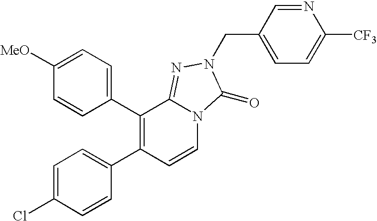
C1([MeO])=CC=C(C2=C(C3=CC=C(Cl)C=C3)C=CN3C2=NN(CC2=CC=C([CF3])N=C2)C3=O)C=C1
